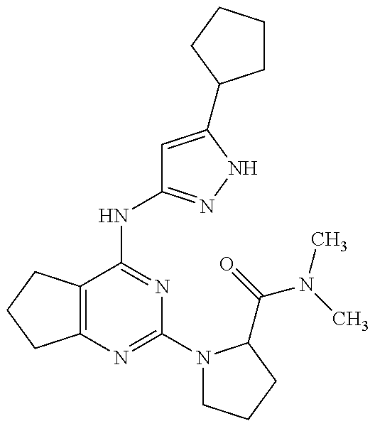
C12=C(CCC1)C(NC1=NNC(C3CCCC3)=C1)=NC(N1CCCC1C(=O)N(C)C)=N2
